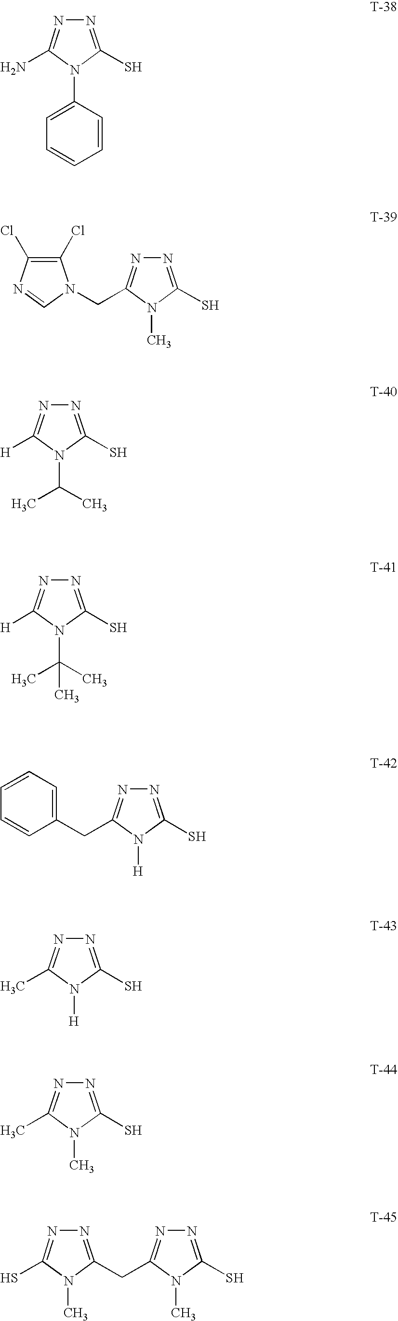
N1=C(S)N(C2=CC=CC=C2)C(N)=N1.N1=C(S)N(C)C(CN2C(Cl)=C(Cl)N=C2)=N1.N1=C(S)N(C(C)C)C([H])=N1.N1=C(S)N(C(C)(C)C)C([H])=N1.N1=C(S)N([H])C(CC2=CC=CC=C2)=N1.N1=C(S)N([H])C(C)=N1.N1=C(S)N(C)C(C)=N1.N1=C(CC2=NN=C(S)N2C)N(C)C(S)=N1
